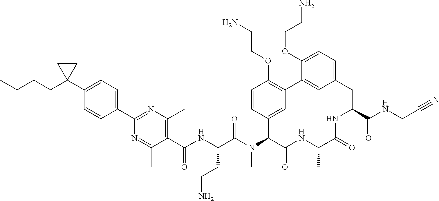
C1=CC(C2=NC(C)=C(C(NC(C(N(C3C(=O)NC(C)C(=O)NC(C(NCC#N)=O)CC4=CC=C(OCCN)C(=C4)C4=C(OCCN)C=CC3=C4)C)=O)CCN)=O)C(C)=N2)=CC=C1C1(CCCC)CC1
